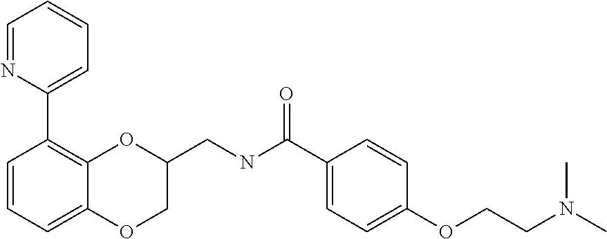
C1=NC(C2=C3C(=CC=C2)OCC(CNC(C2=CC=C(OCCN(C)C)C=C2)=O)O3)=CC=C1
